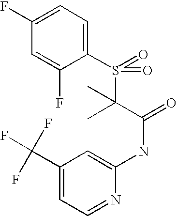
C1(F)=CC=C(S(=O)(C(C(=O)NC2=CC(C(F)(F)F)=CC=N2)(C)C)=O)C(F)=C1
